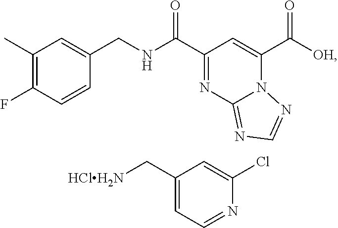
C1(C)=C(F)C=CC(CNC(C2=NC3=NC=NN3C(C([OH])=O)=C2)=O)=C1.C1(C[HClH2N])=CC=NC(Cl)=C1
